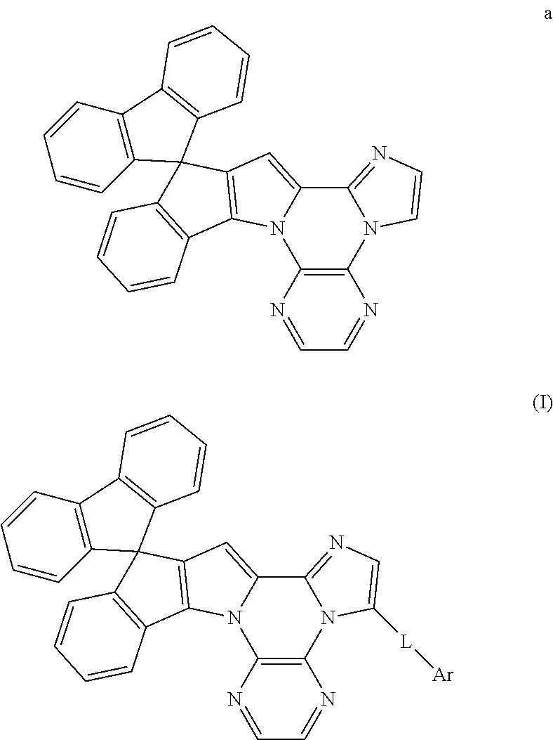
C12=C(N=CC=N1)N1C(=NC=C1)C1=CC3=C(N21)C1=C(C32C3=C(C=CC=C3)C3=C2C=CC=C3)C=CC=C1.C12=C(N=CC=N1)N1C(=NC=C1[L][Ar])C1=CC3=C(N21)C1=C(C32C3=C(C=CC=C3)C3=C2C=CC=C3)C=CC=C1
